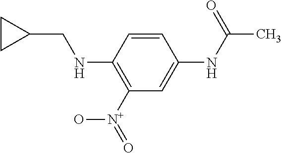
C1=CC(NCC2CC2)=C([N+](=O)O)C=C1NC(C)=O
